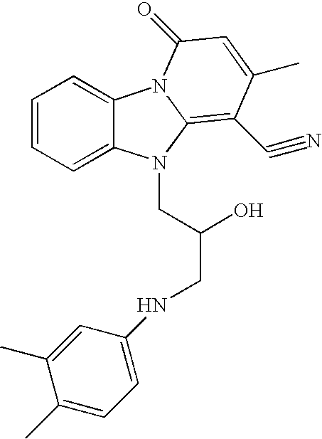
C1=CC=C2C(=C1)N1C(=C(C#N)C(C)=CC1=O)N2CC(O)CNC1=CC=C(C)C(C)=C1
